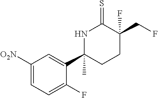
C1([O2N])=CC=C(F)C(C2(C)CCC(CF)(F)C(=S)N2)=C1
